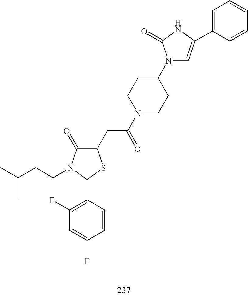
C1(CC(N2CCC(N3C=C(C4=CC=CC=C4)NC3=O)CC2)=O)C(=O)N(CCC(C)C)C(C2=C(F)C=C(F)C=C2)S1
